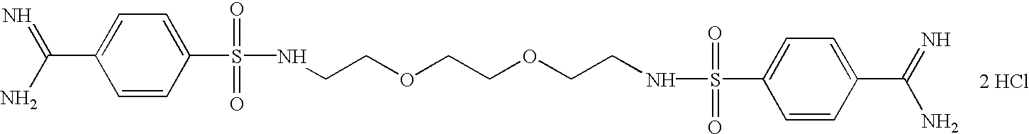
[2 HCl].C1=CC(S(=O)(NCCOCCOCCNS(=O)(C2=CC=C(C(=N)N)C=C2)=O)=O)=CC=C1C(N)=N
